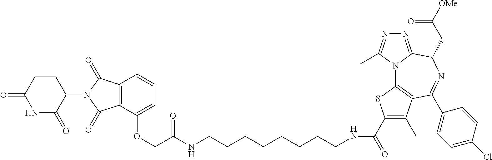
N12C3=C(C(C4=CC=C(Cl)C=C4)=NC(CC([OMe])=O)C1=NN=C2C)C(C)=C(C(=O)NCCCCCCCCNC(COC1=CC=CC2=C1C(=O)N(C1C(=O)NC(=O)CC1)C2=O)=O)S3
